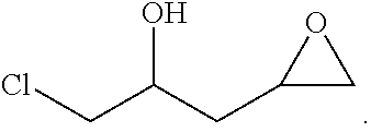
C(C(CC1CO1)O)Cl
